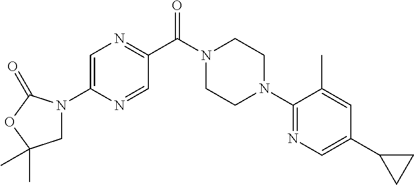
C1=C(N2CC(C)(C)OC2=O)N=CC(C(N2CCN(C3=NC=C(C4CC4)C=C3C)CC2)=O)=N1
